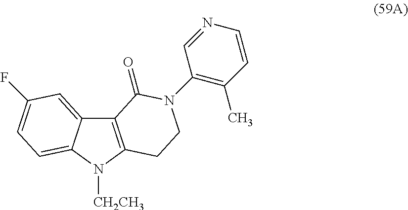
C12=C(N([CH2CH3])C3=CC=C(F)C=C13)CCN(C1=C(C)C=CN=C1)C2=O
